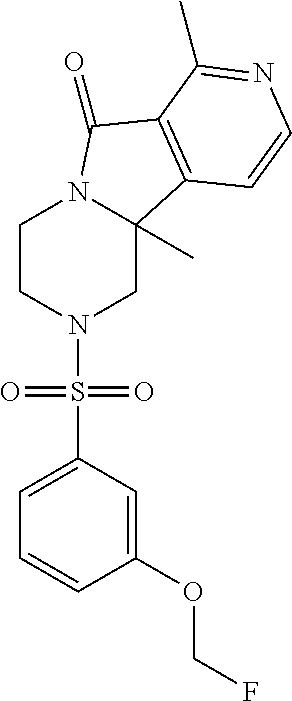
C1CN(S(C2=CC=CC(OCF)=C2)(=O)=O)CC2(C)N1C(=O)C1=C2C=CN=C1C
